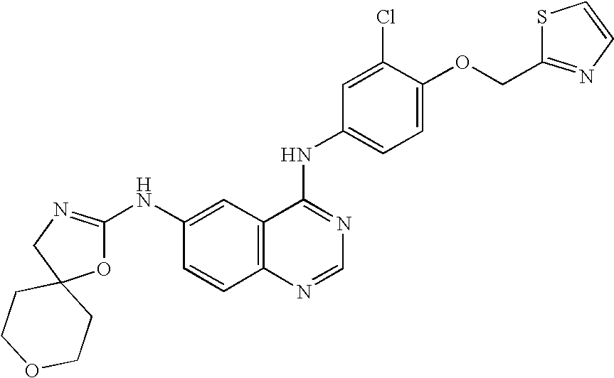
O1C(NC2=CC3=C(C=C2)N=CN=C3NC2=CC=C(OCC3=NC=CS3)C(Cl)=C2)=NCC12CCOCC2
